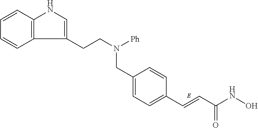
C1=CC2=C(C=C1)C(CCN([Ph])CC1=CC=C(C=CC(NO)=O)C=C1)=CN2
